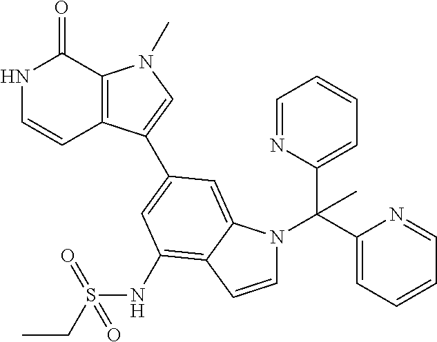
N1C=CC2=C(C1=O)N(C)C=C2C1=CC(NS(CC)(=O)=O)=C2C(=C1)N(C(C1=CC=CC=N1)(C1=CC=CC=N1)C)C=C2
